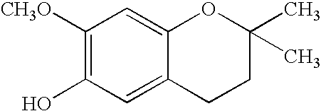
C1([CH3O])=C(O)C=C2C(=C1)OC(C)(C)CC2
